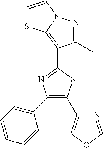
O1C=NC(C2=C(C3=CC=CC=C3)N=C(C3=C4SC=CN4N=C3C)S2)=C1
